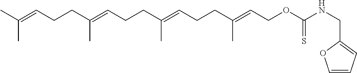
C(C=C(CCC=C(CCC=C(CCC=C(C)C)C)C)C)OC(NCC1=CC=CO1)=S
